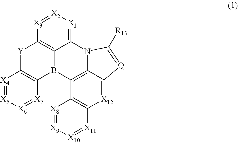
[X12]1=C2C3=C(C4=C1[X11]=[X10][X9]=[X8]4)B1C4=C([Y]C5=C1[X7]=[X6][X5]=[X4]5)[X3]=[X2][X1]=C4N3C([R13])=[Q]2
